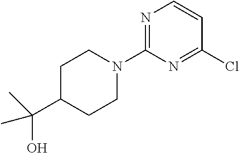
N1=C(N2CCC(C(O)(C)C)CC2)N=C(Cl)C=C1
